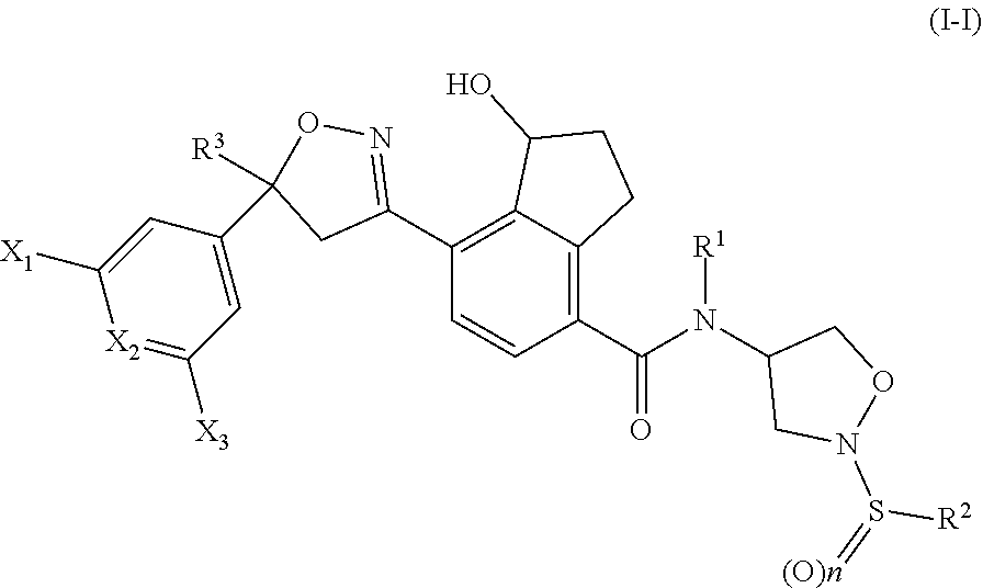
C1(C(N(C2CN(S(=[(O)n])[R2])OC2)[R1])=O)=C2C(=C(C3=NOC(C4=CC([X3])=[X2]C([X1])=C4)([R3])C3)C=C1)C(O)CC2
